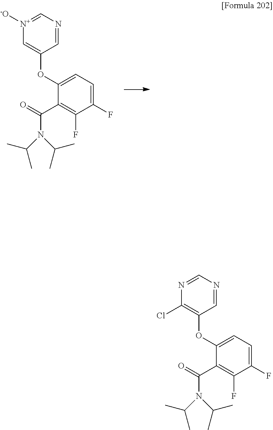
C1(OC2=C[N+]([-O])=CN=C2)=CC=C(F)C(F)=C1C(=O)N(C(C)C)C(C)C.C1(OC2=C(Cl)N=CN=C2)=CC=C(F)C(F)=C1C(=O)N(C(C)C)C(C)C
